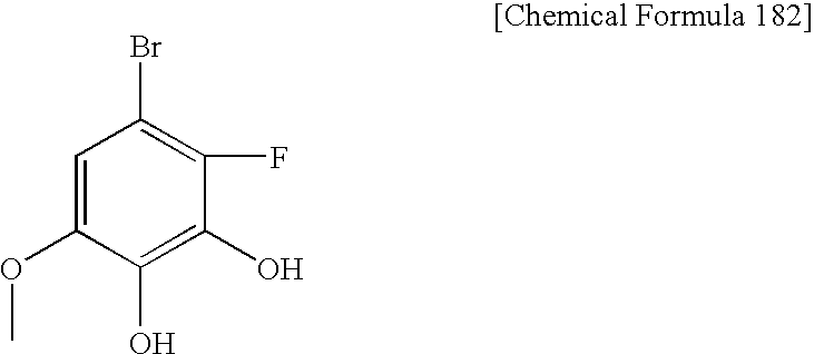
C1=C(OC)C(O)=C(O)C(F)=C1Br
